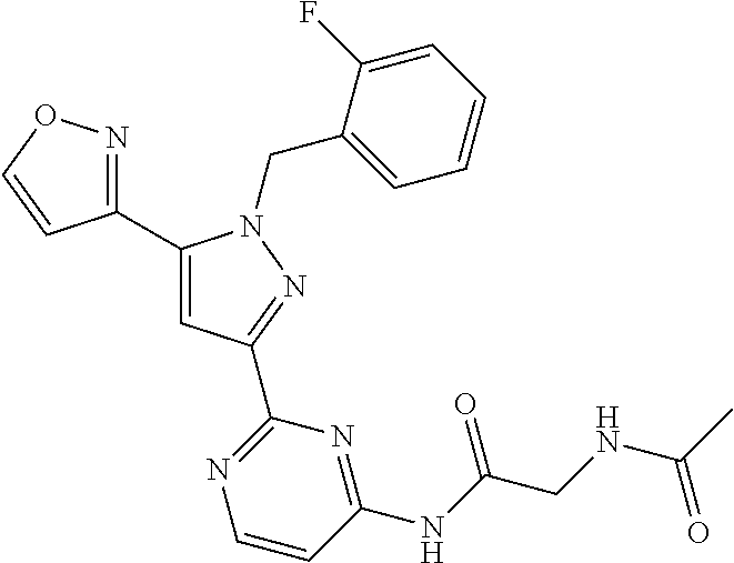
C1(C2=NOC=C2)=CC(C2=NC=CC(NC(=O)CNC(C)=O)=N2)=NN1CC1=CC=CC=C1F
